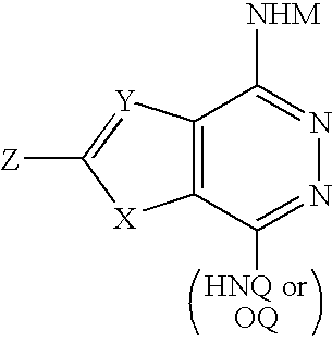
C12=C(C([HNQ orOQ])=NN=C1[NHM])[X]C([Z])=[Y]2
